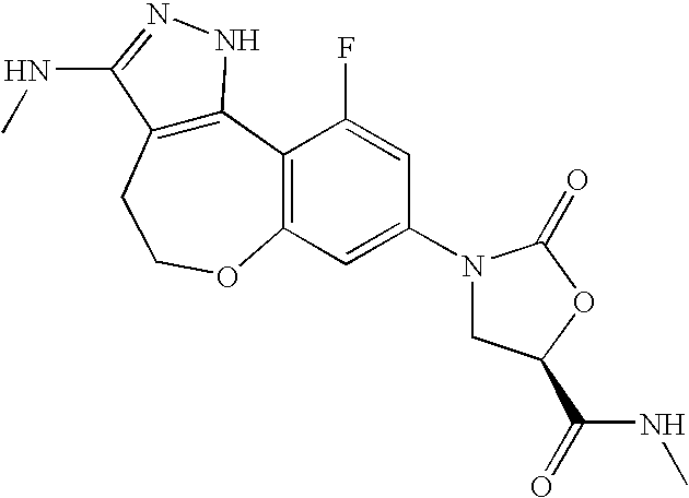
C12=C(CCOC3=C1C(F)=CC(N1CC(C(NC)=O)OC1=O)=C3)C(NC)=NN2
